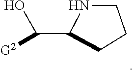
OC(C1NCCC1)[G2]
